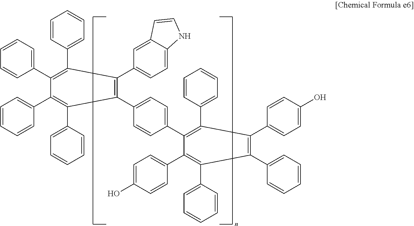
C1(C2=CC=CC=C2)=C(C2=CC=CC=C2)C(C2=CC=C3C(=C2)C=CN3)=C(C2=CC=C(C3=C(C4=CC=CC=C4)C(C4=CC=C(O)C=C4)=C(C4=CC=CC=C4)C(C4=CC=CC=C4)=C3C3=CC=C(O)C=C3)C=C2)C(C2=CC=CC=C2)=C1C1=CC=CC=C1
